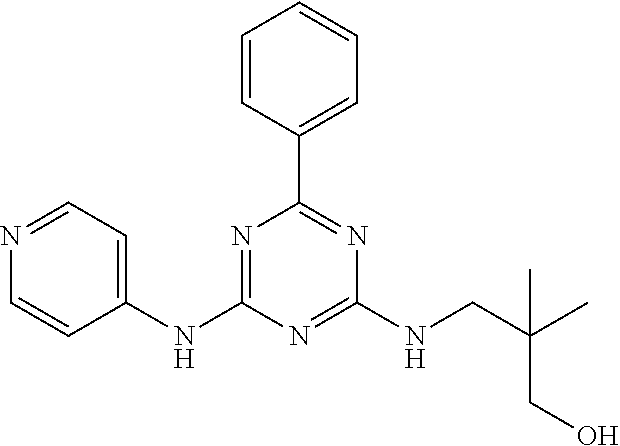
C1=CC(C2=NC(NCC(C)(CO)C)=NC(NC3=CC=NC=C3)=N2)=CC=C1
